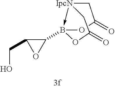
[IpcN]12->B(C3C(CO)O3)(OC(=O)C1)OC(=O)C2
